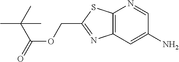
CC(C)(C(=O)OCC1=NC2=C(S1)N=CC(N)=C2)C
